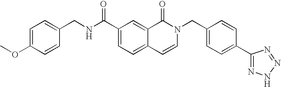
C1=C(OC)C=CC(CNC(C2=CC=C3C(=C2)C(=O)N(CC2=CC=C(C4=NNN=N4)C=C2)C=C3)=O)=C1
